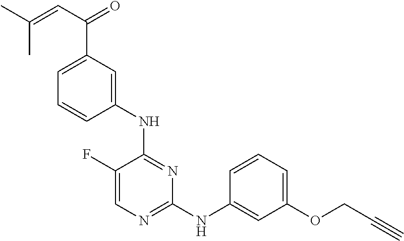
N(C1=NC=C(F)C(NC2=CC(C(=O)C=C(C)C)=CC=C2)=N1)C1=CC(OCC#C)=CC=C1
